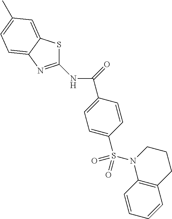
C1=C(S(N2C3=C(CCC2)C=CC=C3)(=O)=O)C=CC(C(=O)NC2=NC3=CC=C(C)C=C3S2)=C1
